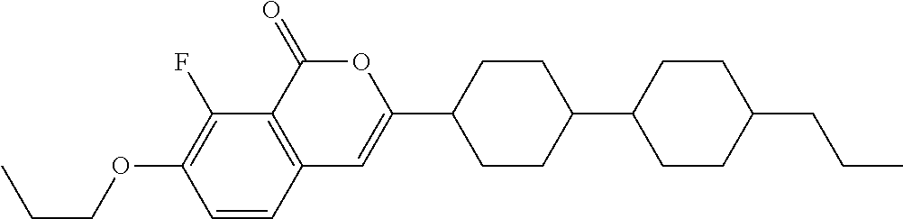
C12=C(C(=O)OC(C3CCC(C4CCC(CCC)CC4)CC3)=C1)C(F)=C(OCCC)C=C2
